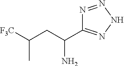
N1=NNN=C1C(CC([F3C])C)N
